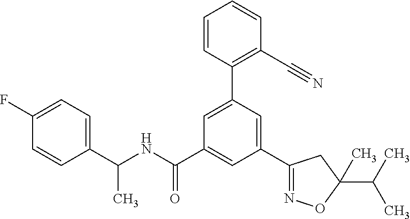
C1(C(NC(C2=CC(C3=NOC(C)(C(C)C)C3)=CC(C3=C(C#N)C=CC=C3)=C2)=O)C)=CC=C(F)C=C1
